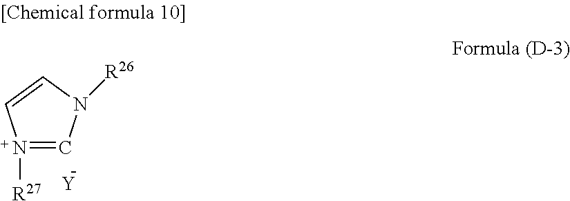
N1([R27])=CN([R26])C=C1.[Y]
